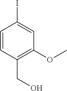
C1=CC(CO)=C(OC)C=C1I
